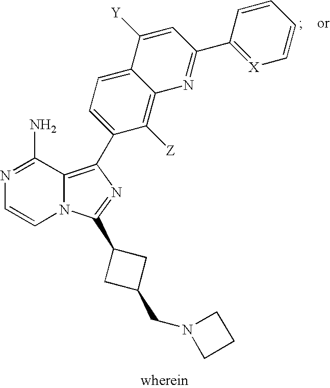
N1=C(N)C2=C(C3=CC=C4C(=C3[Z])N=C(C3=[X]C=CC=C3)C=C4[Y])N=C(C3CC(CN4CCC4)C3)N2C=C1
